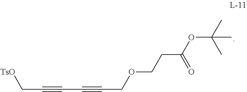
C(C#CC#CCOCCC(OC(C)(C)C)=O)[TsO]
